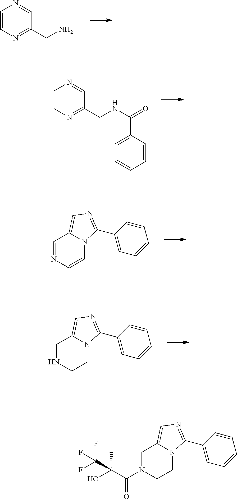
C1=CN=C(CN)C=N1.C1=CN=C(CNC(=O)C2=CC=CC=C2)C=N1.C1=NC=CN2C1=CN=C2C1=CC=CC=C1.C1NCCN2C1=CN=C2C1=CC=CC=C1.C1N(C(C(O)(C)C(F)(F)F)=O)CCN2C1=CN=C2C1=CC=CC=C1
